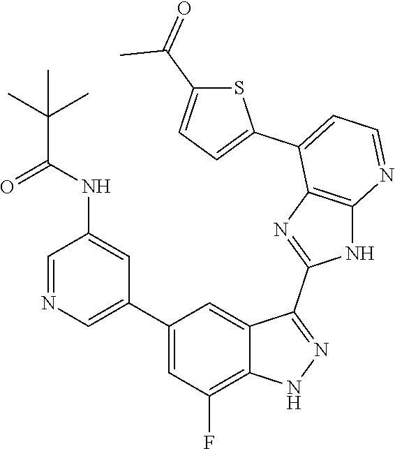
C1=NC=C(C2=CC(F)=C3C(=C2)C(C2=NC4=C(N2)N=CC=C4C2=CC=C(C(=O)C)S2)=NN3)C=C1NC(C(C)(C)C)=O
